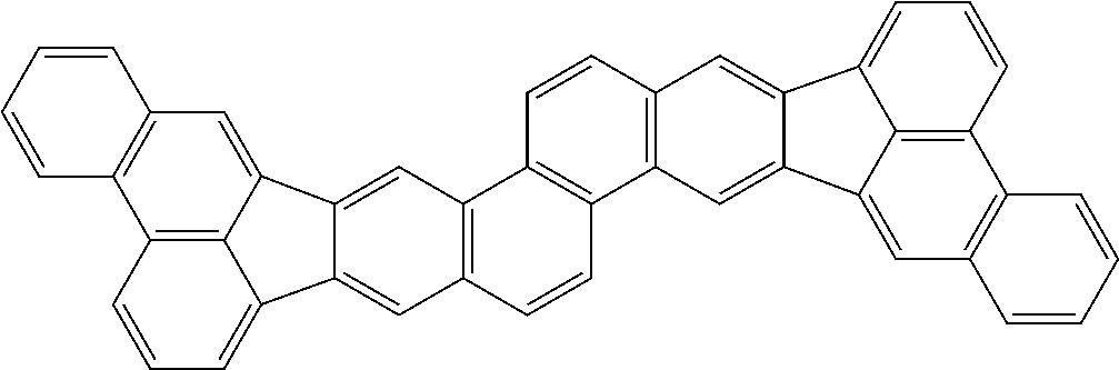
C1=CC=C2C3=C1C1=C(C=C3C3=CC4=C(C=CC5=C4C=CC4=C5C=C5C(=C4)C4=CC=CC6=C4C5=CC4=C6C=CC=C4)C=C23)C=CC=C1
